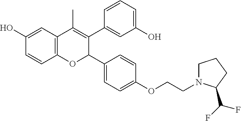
C12=C(C=C(O)C=C1)C(C)=C(C1=CC(O)=CC=C1)C(C1=CC=C(OCCN3CCCC3C(F)F)C=C1)O2
